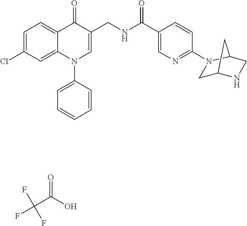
C1=C(Cl)C=C2C(=C1)C(=O)C(CNC(C1=CN=C(N3CC4NCC3C4)C=C1)=O)=CN2C1=CC=CC=C1.C(C(O)=O)(F)(F)F
